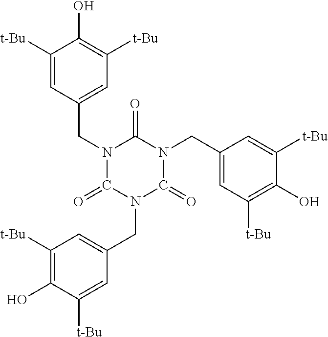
C1([t-Bu])=CC(CN2C(=O)N(CC3=CC([t-Bu])=C(O)C([t-Bu])=C3)C(=O)N(CC3=CC([t-Bu])=C(O)C([t-Bu])=C3)C2=O)=CC([t-Bu])=C1O
